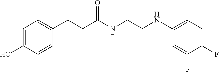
C1=C(O)C=CC(CCC(NCCNC2=CC=C(F)C(F)=C2)=O)=C1
